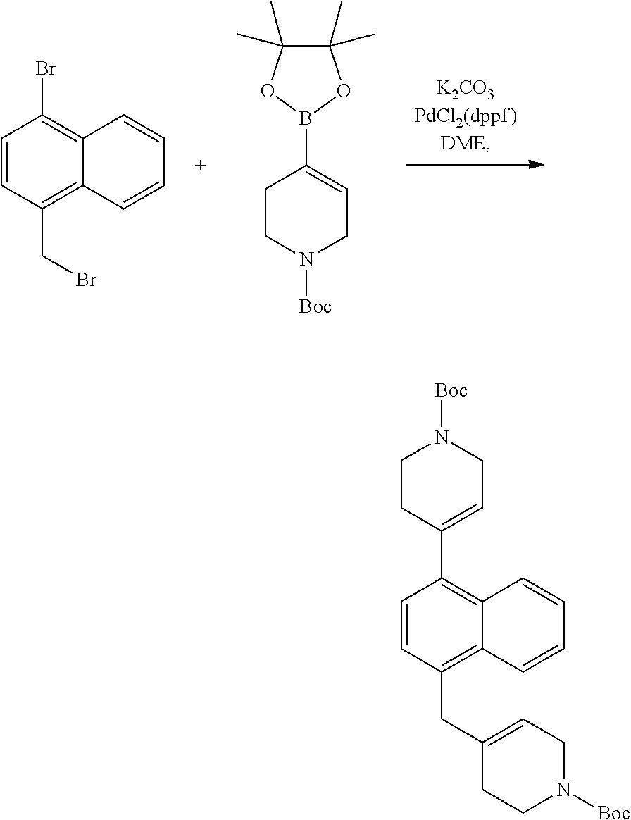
C1=CC(CBr)=C2C(=C1Br)C=CC=C2.C1CC(B2OC(C)(C)C(C)(C)O2)=CCN1[Boc].C1=CC(C2=CCN([Boc])CC2)=C2C(=C1CC1=CCN([Boc])CC1)C=CC=C2
